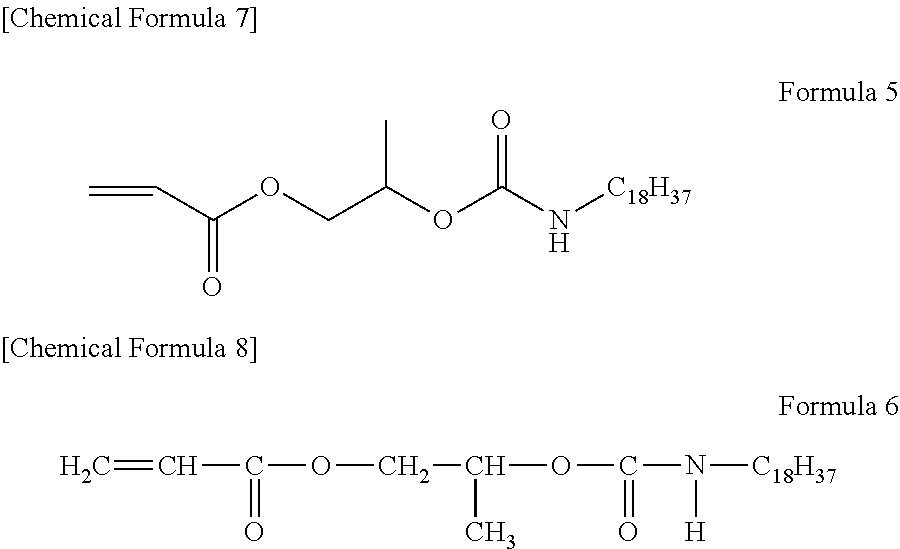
C=CC(OCC(OC(N[C18H37])=O)C)=O.C=CC(=O)OCC(OC(N([C18H37])[H])=O)C
